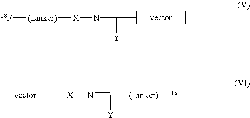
C(C)(=N[X][(Linker)][18F])[Y].[X](C)N=C([Y])[(Linker)][18F]
